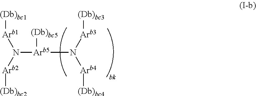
[Arb1](N([Arb2][(Db)bc2])[Arb5](N([Arb4][(Db)bc4])[Arb3][(Db)bc3])[(Db)bc5])[(Db)bc1]
